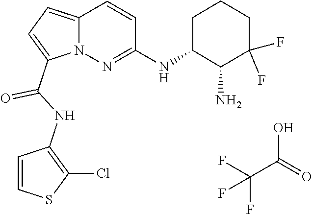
C(C(O)=O)(F)(F)F.N12C(=CC=C1C(NC1=C(Cl)SC=C1)=O)C=CC(NC1C(N)C(F)(F)CCC1)=N2
